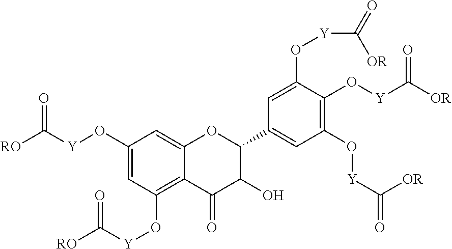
C1(O[Y]C([RO])=O)=CC(O[Y]C(=O)[RO])=C2C(=C1)OC(C1=CC(O[Y]C(=O)[OR])=C(O[Y]C([OR])=O)C(O[Y]C(=O)[OR])=C1)C(O)C2=O
